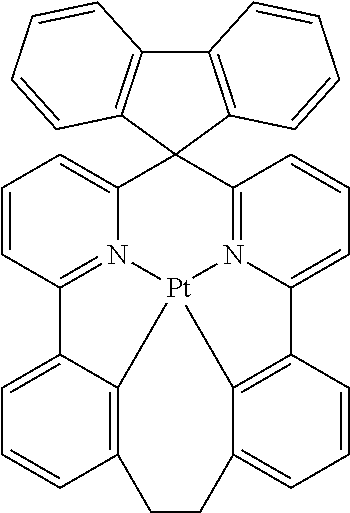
C12(C3=CC=CC4=N3[Pt]35N6=C1C=CC=C6C1=C3C(=CC=C1)CCC1=C5C4=CC=C1)C1=C(C3=C2C=CC=C3)C=CC=C1
